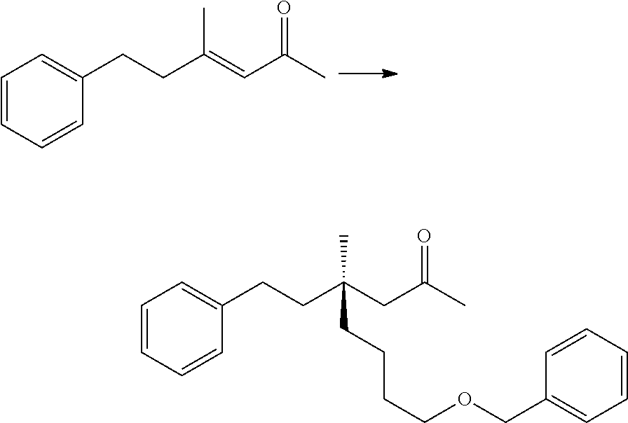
C1=CC=CC(CCC(=CC(C)=O)C)=C1.C1=CC=CC(CCC(CC(C)=O)(C)CCCCOCC2=CC=CC=C2)=C1
